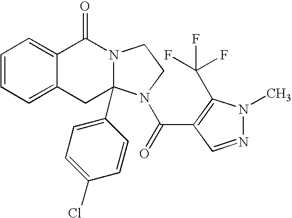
C1=CC=C2C(=C1)C(=O)N1CCN(C(=O)C3=C(C(F)(F)F)N(C)N=C3)C1(C1=CC=C(Cl)C=C1)C2
